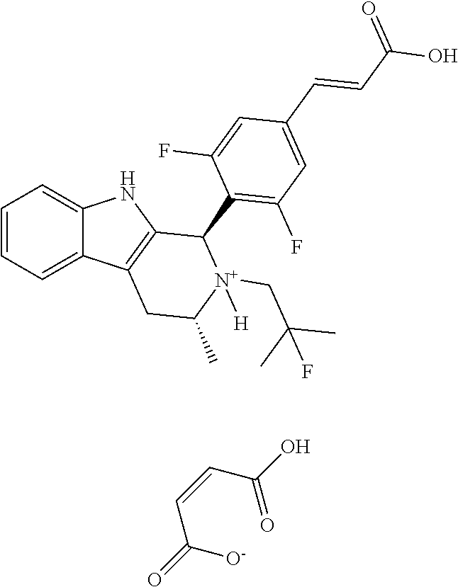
C1=CC=C2C(=C1)NC1=C2CC(C)[N+](CC(C)(C)F)([H])C1C1=C(F)C=C(C=CC(O)=O)C=C1F.C(C([O-])=O)=CC(=O)O
